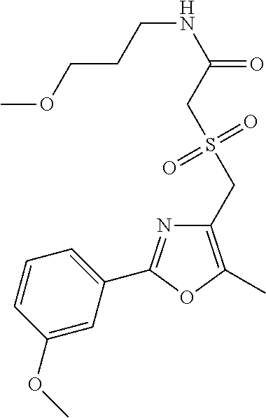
C1=CC(OC)=CC(C2=NC(CS(CC(NCCCOC)=O)(=O)=O)=C(C)O2)=C1
